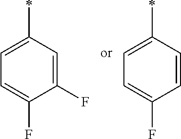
C1=C(F)C(F)=CC(*)=C1.C1=C(F)C=CC(*)=C1
